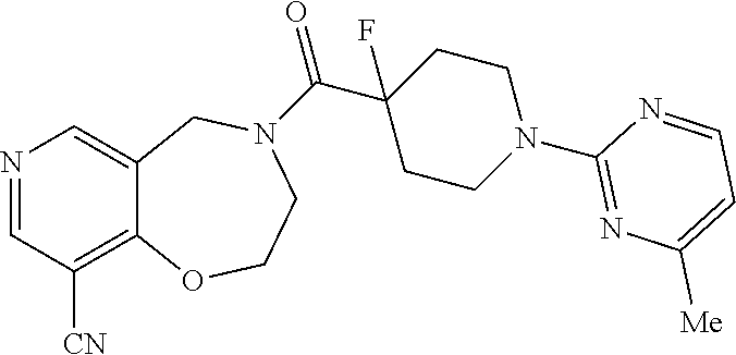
N1=CC([CN])=C2C(=C1)CN(C(C1(F)CCN(C3=NC([Me])=CC=N3)CC1)=O)CCO2
